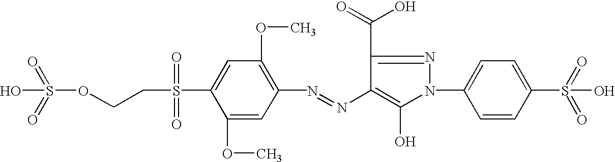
S(OCCS(C1=CC(OC)=C(N=NC2=C(O)N(C3=CC=C(S(=O)(=O)O)C=C3)N=C2C(O)=O)C=C1OC)(=O)=O)(=O)(=O)O
